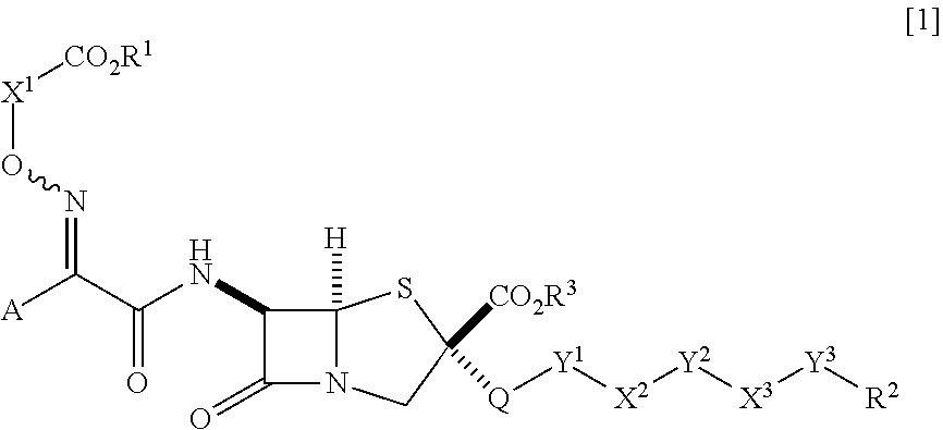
[A]C(C(NC1C(=O)N2C1([H])SC([CO2R3])([Q][Y1][X2][Y2][X3][Y3][R2])C2)=O)=NO[X1][CO2R1]
